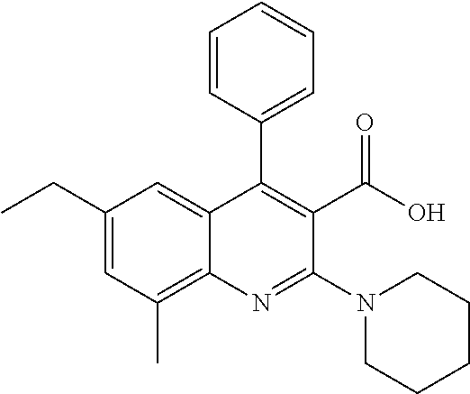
C1(CC)=CC(C)=C2C(=C1)C(C1=CC=CC=C1)=C(C(=O)O)C(N1CCCCC1)=N2
